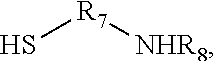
S[R7][NHR8]
